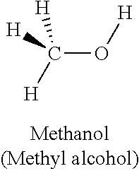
C(O[H])([H])([H])[H]
